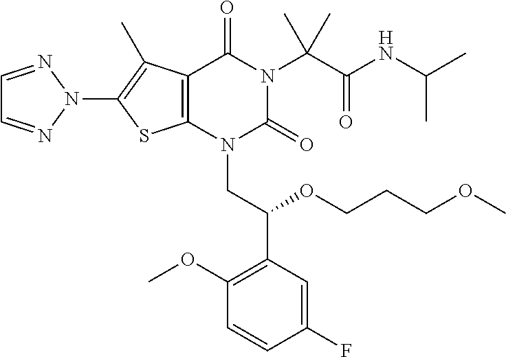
C12=C(N(CC(C3=C(OC)C=CC(F)=C3)OCCCOC)C(=O)N(C(C(NC(C)C)=O)(C)C)C1=O)SC(N1N=CC=N1)=C2C
